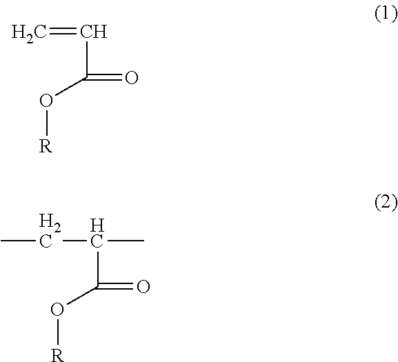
C=CC(O[R])=O.C(C(C(O[R])=O)C)C
